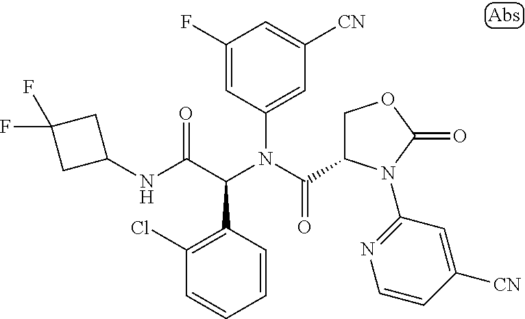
C1=CC(C(C(NC2CC(F)(F)C2)=O)N(C(=O)C2COC(=O)N2C2=NC=CC([CN])=C2)C2=CC([CN])=CC(F)=C2)=C(Cl)C=C1
